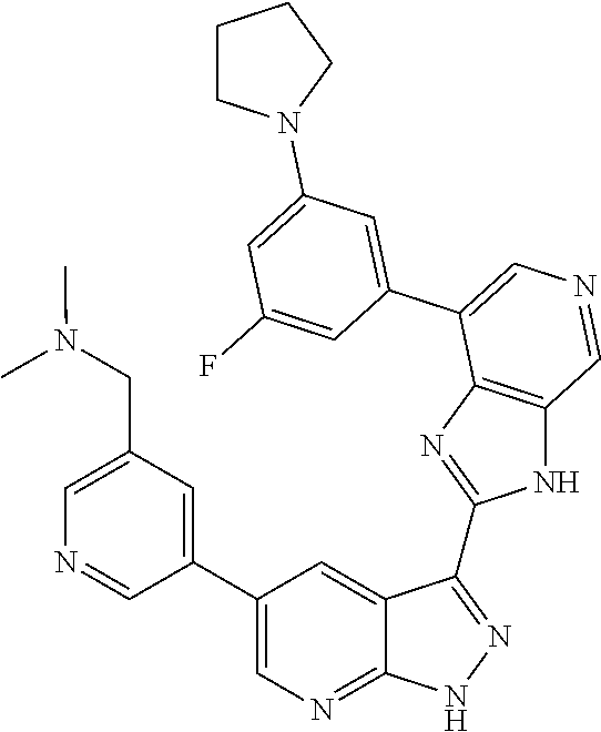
C1=C(CN(C)C)C=C(C2=CN=C3C(=C2)C(C2=NC4=C(N2)C=NC=C4C2=CC(N4CCCC4)=CC(F)=C2)=NN3)C=N1
